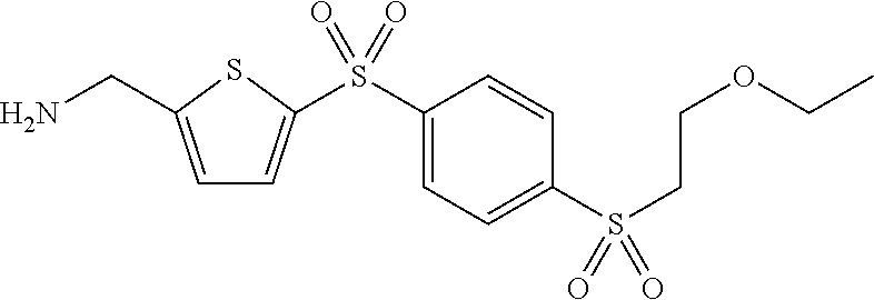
C1=C(CN)SC(S(C2=CC=C(S(CCOCC)(=O)=O)C=C2)(=O)=O)=C1
